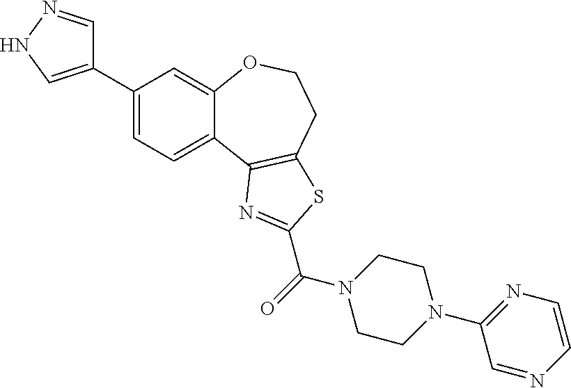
C1(C2=CNN=C2)=CC=C2C(=C1)OCCC1=C2N=C(C(=O)N2CCN(C3=NC=CN=C3)CC2)S1
